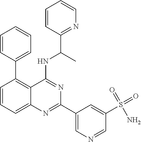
C1=CC=C2C(=C1C1=CC=CC=C1)C(NC(C1=NC=CC=C1)C)=NC(C1=CN=CC(S(=O)(=O)N)=C1)=N2
